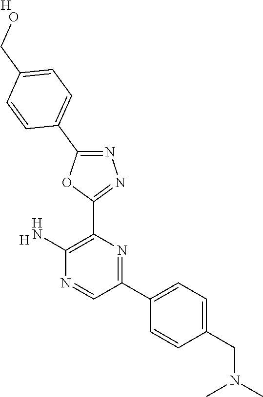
[H].C1(N)=C(C2=NN=C(C3=CC=C(CO)C=C3)O2)N=C(C2=CC=C(CN(C)C)C=C2)C=N1.[H]
